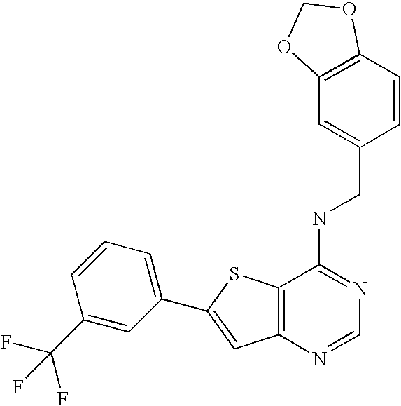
C12=C(N=CN=C1NCC1=CC3=C(C=C1)OCO3)C=C(C1=CC=CC(C(F)(F)F)=C1)S2
